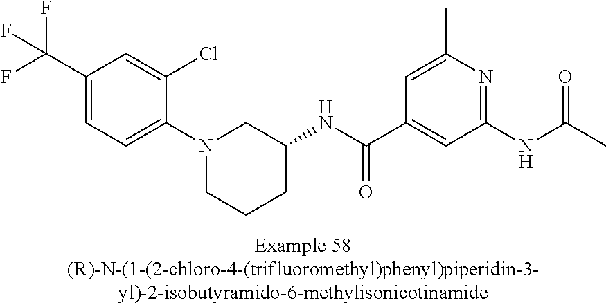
C1(C(F)(F)F)=CC=C(N2CCCC(NC(C3=CC(NC(C)=O)=NC(C)=C3)=O)C2)C(Cl)=C1
